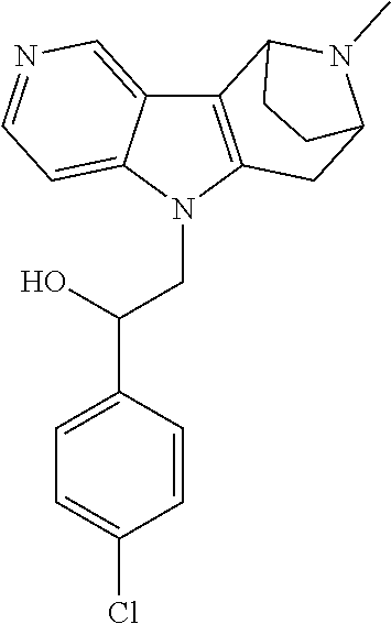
C12=CN=CC=C1N(CC(C1=CC=C(Cl)C=C1)O)C1=C2C2N(C)C(C1)CC2
